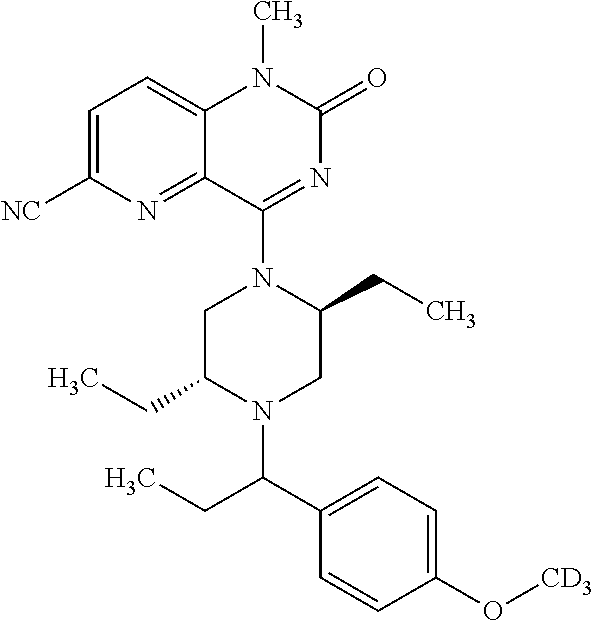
C1=C([NC])N=C2C(=C1)N(C)C(=O)N=C2N1C(CC)CN(C(C2=CC=C(O[CD3])C=C2)CC)C(CC)C1
